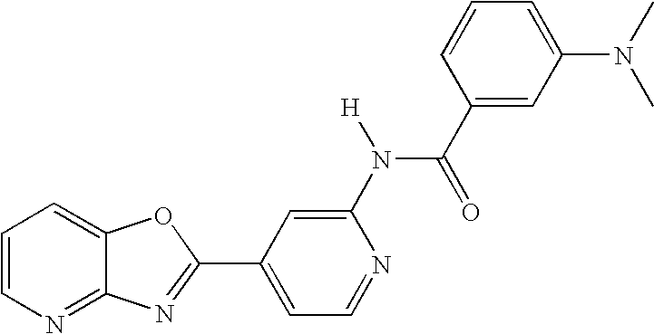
C1=CN=C2C(=C1)OC(C1=CC=NC(N(C(C3=CC(N(C)C)=CC=C3)=O)[H])=C1)=N2
